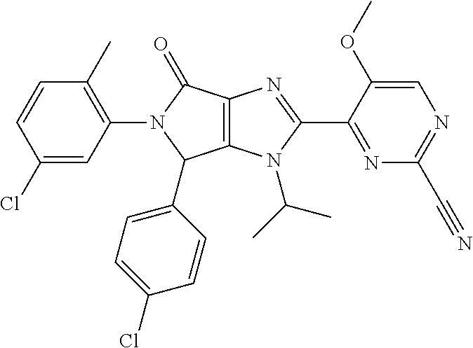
C12=C(N(C(C)C)C(C3=NC(C#N)=NC=C3OC)=N1)C(C1=CC=C(Cl)C=C1)N(C1=C(C)C=CC(Cl)=C1)C2=O
